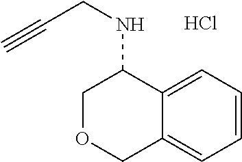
C12=CC=CC=C1C(NCC#C)COC2.Cl
